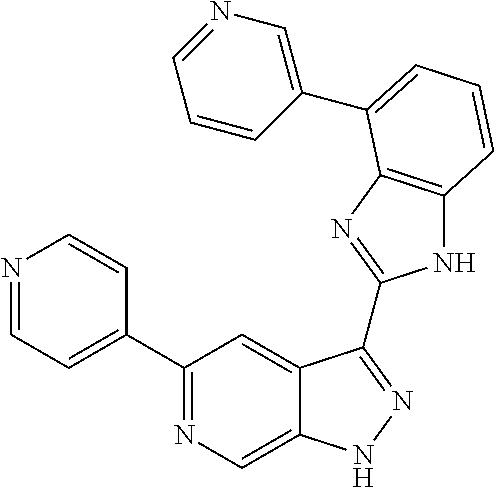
C1(C2=NC=C3C(=C2)C(C2=NC4=C(N2)C=CC=C4C2=CN=CC=C2)=NN3)=CC=NC=C1
